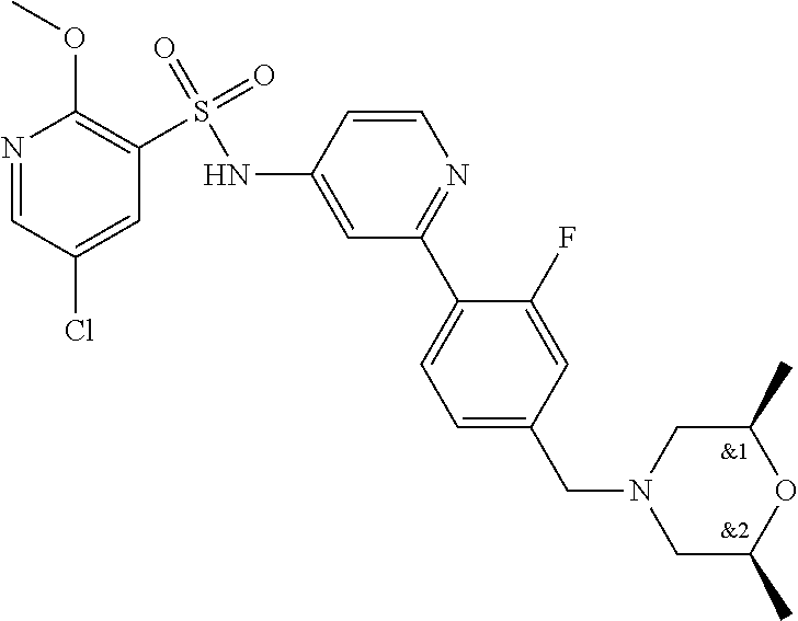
N1=CC(Cl)=CC(S(=O)(=O)NC2=CC(C3=CC=C(CN4CC(C)OC(C)C4)C=C3F)=NC=C2)=C1OC
